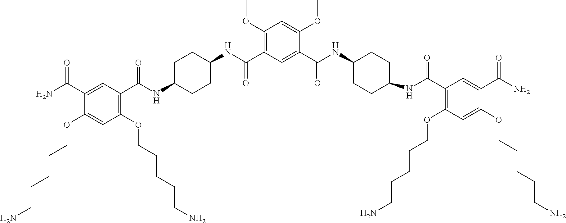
C1(C(NC2CCC(NC(C3=C(OCCCCCN)C=C(OCCCCCN)C(C(N)=O)=C3)=O)CC2)=O)=CC(C(NC2CCC(NC(C3=C(OCCCCCN)C=C(OCCCCCN)C(C(N)=O)=C3)=O)CC2)=O)=C(OC)C=C1OC
